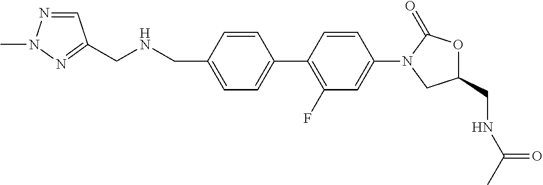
C1=C(CNCC2=NN(C)N=C2)C=CC(C2=C(F)C=C(N3CC(CNC(C)=O)OC3=O)C=C2)=C1
